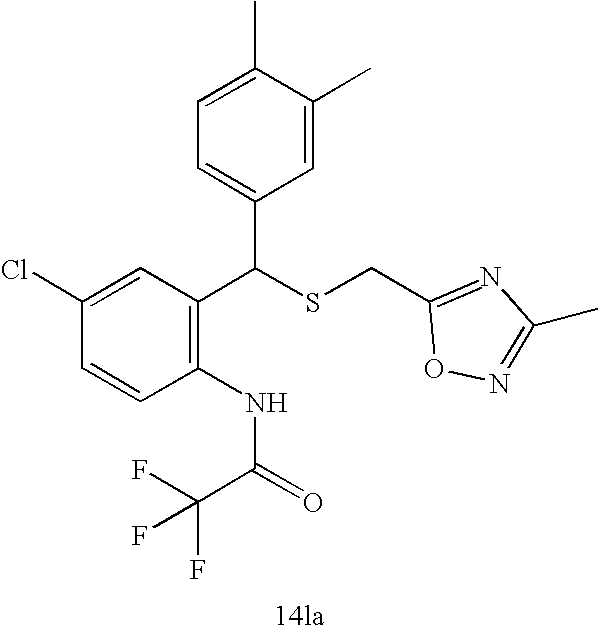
C1=CC(Cl)=CC(C(SCC2=NC(C)=NO2)C2=CC=C(C)C(C)=C2)=C1NC(C(F)(F)F)=O
